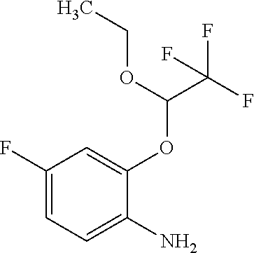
C1(F)=CC=C(N)C(OC(C(F)(F)F)OCC)=C1
